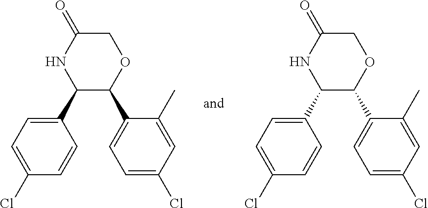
C1(C2=CC=C(Cl)C=C2)C(C2=CC=C(Cl)C=C2C)OCC(=O)N1.C1(C2=CC=C(Cl)C=C2)C(C2=CC=C(Cl)C=C2C)OCC(=O)N1
